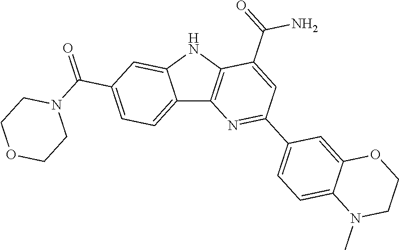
C12=CC=C(C(=O)N3CCOCC3)C=C1NC1=C2N=C(C2=CC=C3C(=C2)OCCN3C)C=C1C(=O)N
